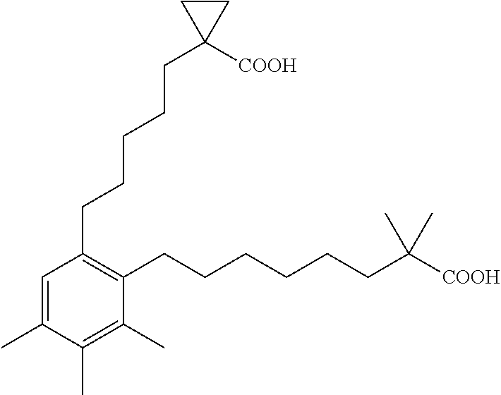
C1=C(C)C(C)=C(C)C(CCCCCCC([COOH])(C)C)=C1CCCCCC1([COOH])CC1
